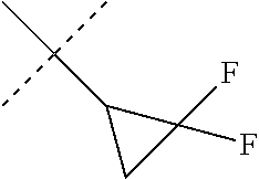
C1(C(C)(C)C)CC1(F)F
